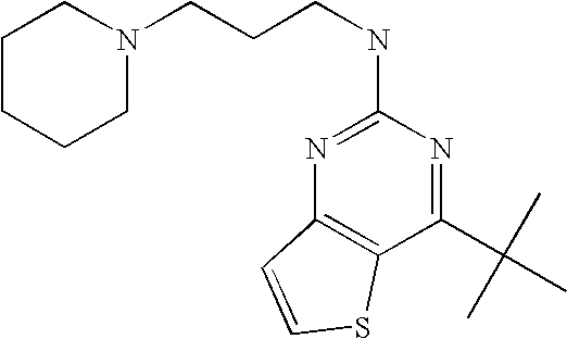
C12=C(C(C(C)(C)C)=NC(NCCCN3CCCCC3)=N1)SC=C2
